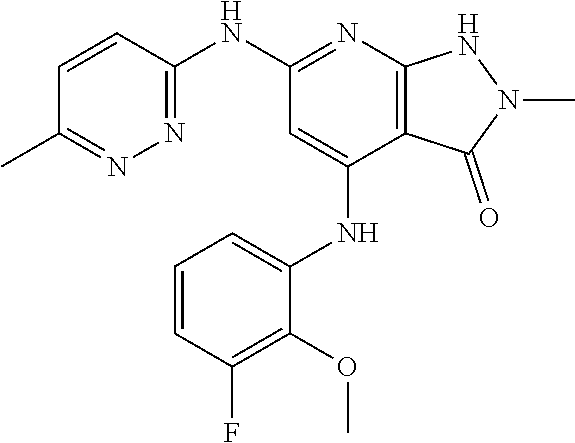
N(C1=NC2=C(C(NC3=CC=CC(F)=C3OC)=C1)C(=O)N(C)N2)C1=NN=C(C)C=C1
